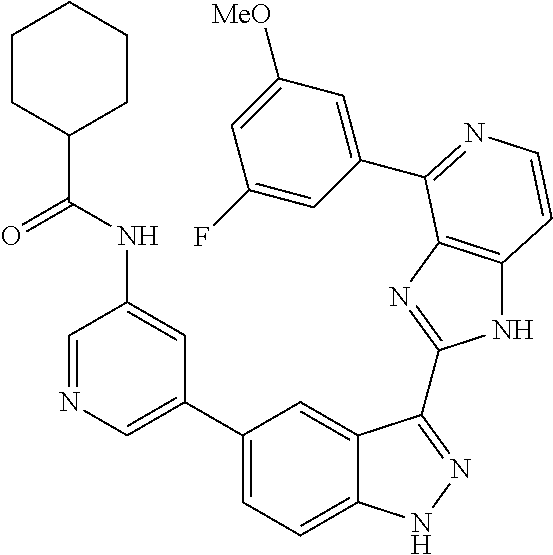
C1=C(C2=CC=C3C(=C2)C(C2=NC4=C(N2)C=CN=C4C2=CC([MeO])=CC(F)=C2)=NN3)C=C(NC(C2CCCCC2)=O)C=N1
